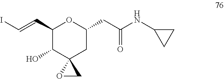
C1(C=CI)C(O)C2(CC(CC(NC3CC3)=O)O1)OC2
